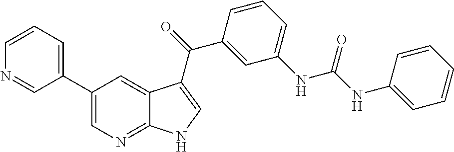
C1(C2=CC=CN=C2)=CN=C2C(=C1)C(C(C1=CC(NC(=O)NC3=CC=CC=C3)=CC=C1)=O)=CN2
